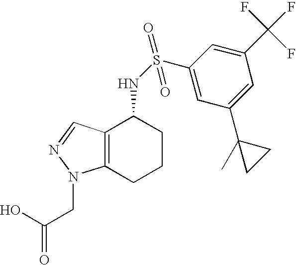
S(NC1C2=C(CCC1)N(CC(O)=O)N=C2)(=O)(C1=CC(C2(C)CC2)=CC(C(F)(F)F)=C1)=O
